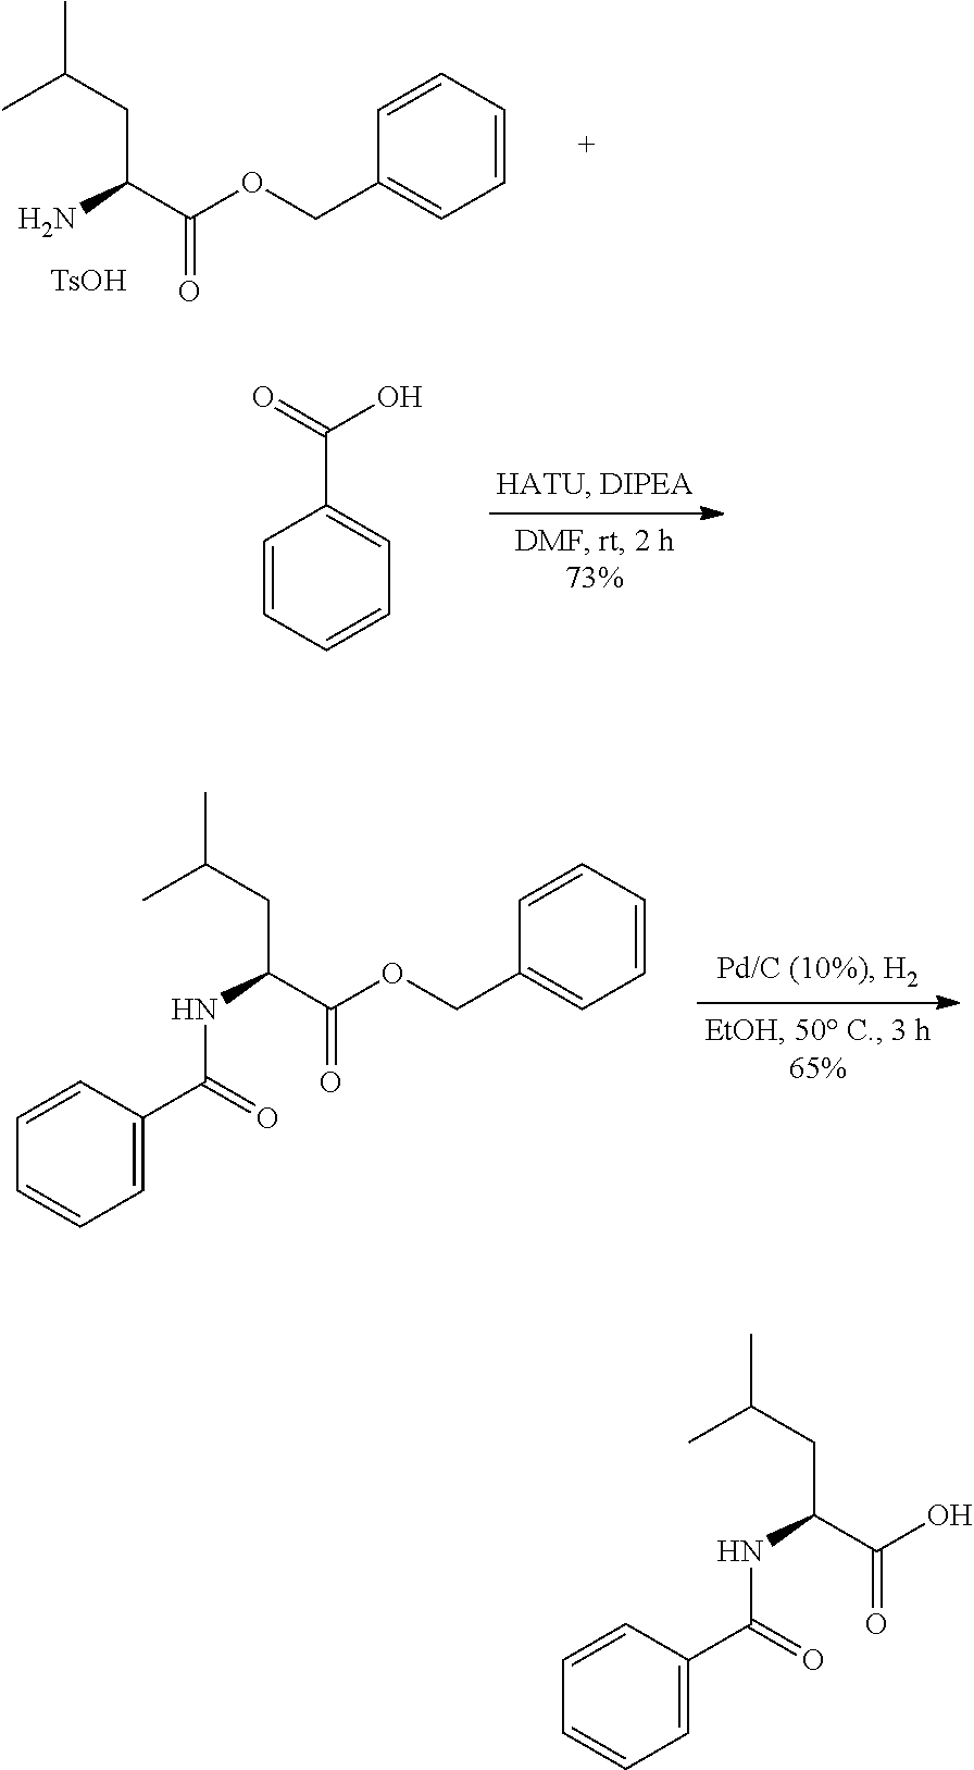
CC(CC(N)C(=O)OCC1=CC=CC=C1)C.[TsOH].C1=C(C(=O)O)C=CC=C1.CC(CC(NC(C1=CC=CC=C1)=O)C(=O)OCC1=CC=CC=C1)C.CC(CC(NC(C1=CC=CC=C1)=O)C(=O)O)C
